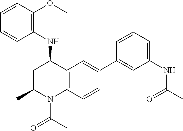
N(C1CC(C)N(C(C)=O)C2=C1C=C(C1=CC(NC(C)=O)=CC=C1)C=C2)C1=C(OC)C=CC=C1
